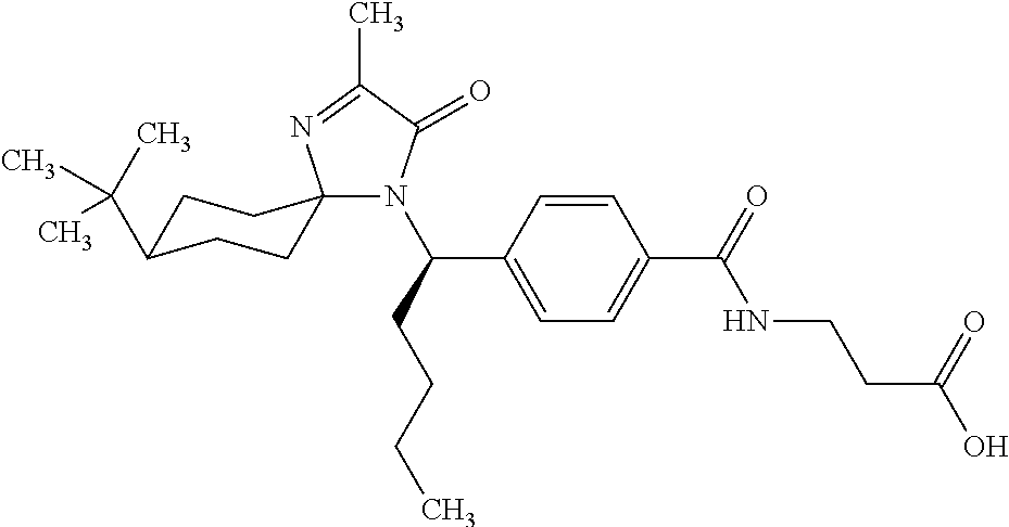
N1(C(CCCC)C2=CC=C(C(=O)NCCC(O)=O)C=C2)C(=O)C(C)=NC12CCC(C(C)(C)C)CC2
